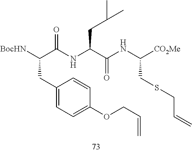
C1(CC(C(NC(C(NC([CO2Me])CSCC=C)=O)CC(C)C)=O)[BocHN])=CC=C(OCC=C)C=C1
